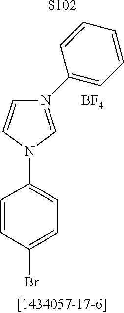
C1=CC(Br)=CC=C1N1C=CN(C2=CC=CC=C2)=C1.[BF4].[S102]
